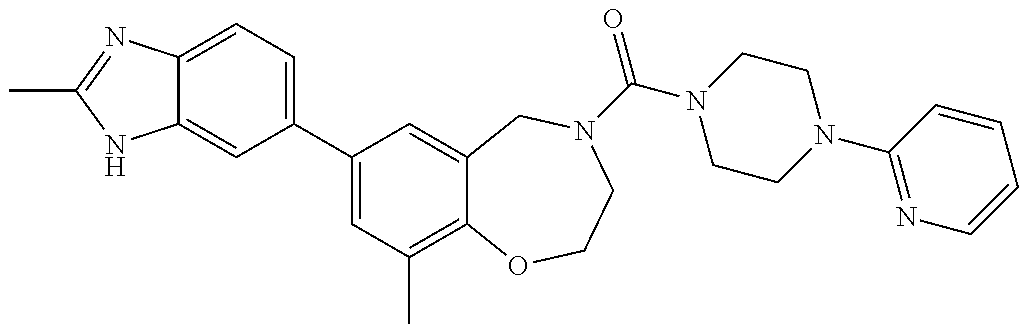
C12=CC=C(C3=CC(C)=C4C(=C3)CN(C(=O)N3CCN(C5=NC=CC=C5)CC3)CCO4)C=C1NC(C)=N2
